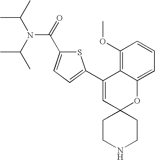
S1C(C(=O)N(C(C)C)C(C)C)=CC=C1C1=CC2(OC3=CC=CC(OC)=C13)CCNCC2
